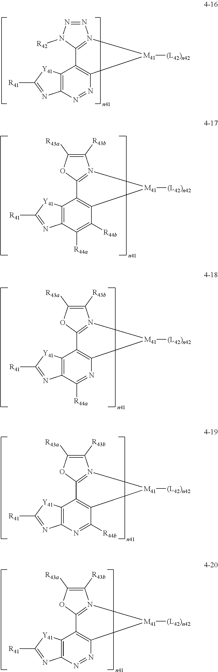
N1=NN([R42])C2=N1[M41]([(L42)n42])C1=C2C2=C(N=N1)N=C([R41])[Y41]2.C1([R43b])=C([R43a])OC2=N1[M41]([(L42)n42])C1=C2C2=C(C([R44a])=C1[R44b])N=C([R41])[Y41]2.C1([R43b])=C([R43a])OC2=N1[M41]([(L42)n42])C1=C2C2=C(C([R44a])=N1)N=C([R41])[Y41]2.C1([R43b])=C([R43a])OC2=N1[M41]([(L42)n42])C1=C2C2=C(N=C1[R44b])N=C([R41])[Y41]2.C1([R43b])=C([R43a])OC2=N1[M41]([(L42)n42])C1=C2C2=C(N=N1)N=C([R41])[Y41]2
